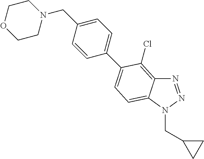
N1=NN(CC2CC2)C2=CC=C(C3=CC=C(CN4CCOCC4)C=C3)C(Cl)=C12
